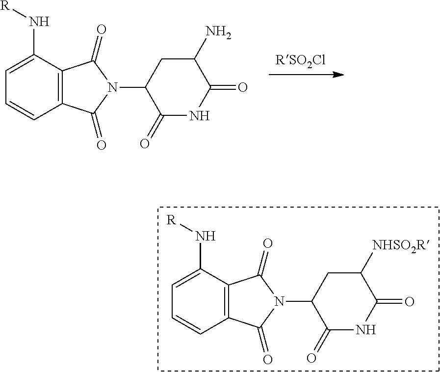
C12=C(C(=O)N(C3C(=O)NC(=O)C([NHSO2R])C3)C1=O)C(N[R])=CC=C2.C12=C(C(=O)N(C3C(=O)NC(=O)C(N)C3)C1=O)C(N[R])=CC=C2
